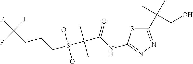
C1(C(C)(C)CO)=NN=C(NC(C(S(CCCC(F)(F)F)(O)O)(C)C)=O)S1
